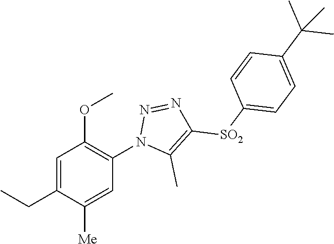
C1=C(CC)C([Me])=CC(N2C(C)=C([SO2]C3=CC=C(C(C)(C)C)C=C3)N=N2)=C1OC
